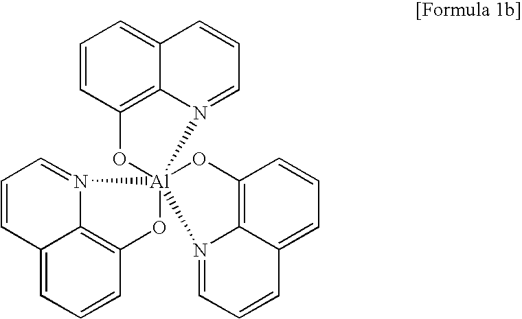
C12=C3C=CC=C1C=CC=N2[Al]12(N4=CC=CC5=CC=CC(=C54)O1)(N1=CC=CC4=CC=CC(=C41)O2)O3
